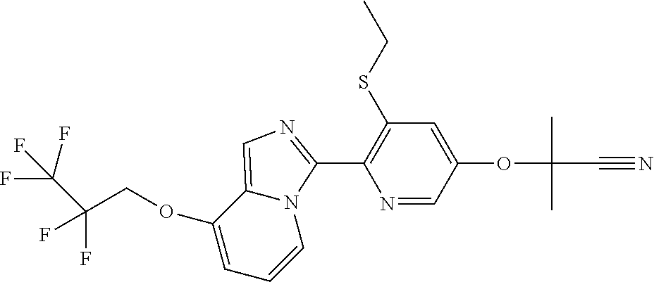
C(COC1=CC=CN2C1=CN=C2C1=C(SCC)C=C(OC(C)(C)C#N)C=N1)(F)(F)C(F)(F)F
